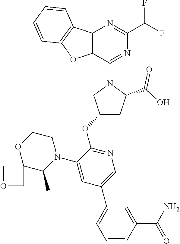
C12=C(C(N3CC(OC4=NC=C(C5=CC=CC(C(N)=O)=C5)C=C4N4CCOC5(C4C)COC5)CC3C(O)=O)=NC(C(F)F)=N1)OC1=C2C=CC=C1
